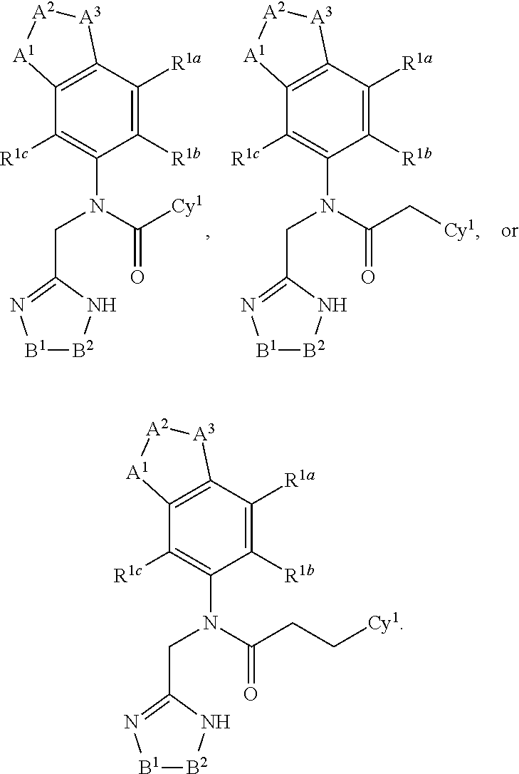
C12=C(C([R1a])=C([R1b])C(N(C([Cy1])=O)CC3=N[B1][B2]N3)=C1[R1c])[A3][A2][A1]2.C12=C(C([R1a])=C([R1b])C(N(C(C[Cy1])=O)CC3=N[B1][B2]N3)=C1[R1c])[A3][A2][A1]2.C12=C(C([R1a])=C([R1b])C(N(C(CC[Cy1])=O)CC3=N[B1][B2]N3)=C1[R1c])[A3][A2][A1]2
